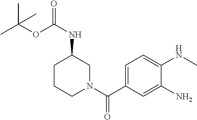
C1(NC)=CC=C(C(N2CC(NC(OC(C)(C)C)=O)CCC2)=O)C=C1N
